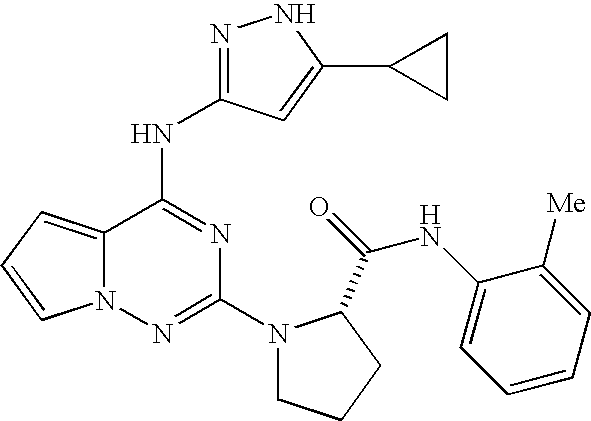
N(C(=O)C1N(C2=NN3C(=CC=C3)C(NC3=NNC(C4CC4)=C3)=N2)CCC1)C1=CC=CC=C1[Me]
